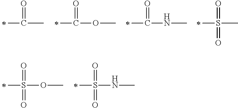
C(=O)(C)C.C(=O)(OC)C.C(=O)(NC)C.S(=O)(C)(C)=O.S(=O)(C)(OC)=O.S(=O)(C)(NC)=O
